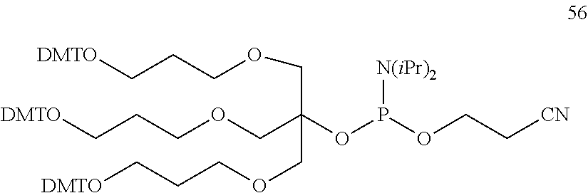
C(COCCC[DMTO])(COCCC[DMTO])(COCCC[DMTO])OP(OCC[CN])[N(iPr)2]
